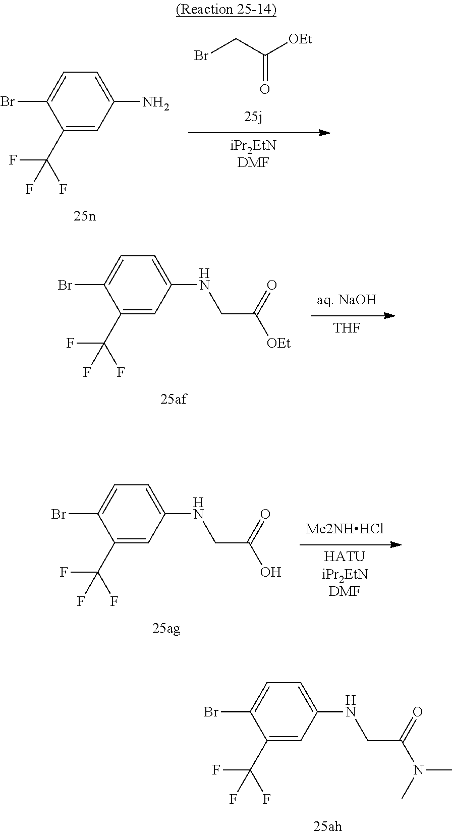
C1(C(F)(F)F)=CC(N)=CC=C1Br.BrCC([OEt])=O.[iPr2EtNDMF].C1(C(F)(F)F)=CC(NCC([OEt])=O)=CC=C1Br.[THF].C1(C(F)(F)F)=CC(NCC(O)=O)=CC=C1Br.[HATUiPr2EtNDMF].C1(C(F)(F)F)=CC(NCC(N(C)C)=O)=CC=C1Br
